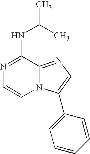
N1=C(NC(C)C)C2=NC=C(C3=CC=CC=C3)N2C=C1
